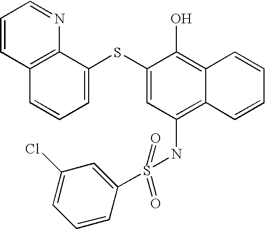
C1=CC2=C(N=C1)C(SC1=CC(NS(C3=CC(Cl)=CC=C3)(=O)=O)=C3C(=C1O)C=CC=C3)=CC=C2
